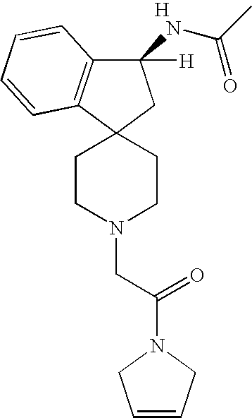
C1CN(CC(N2CC=CC2)=O)CCC12CC(NC(C)=O)([H])C1=C2C=CC=C1.[H]
